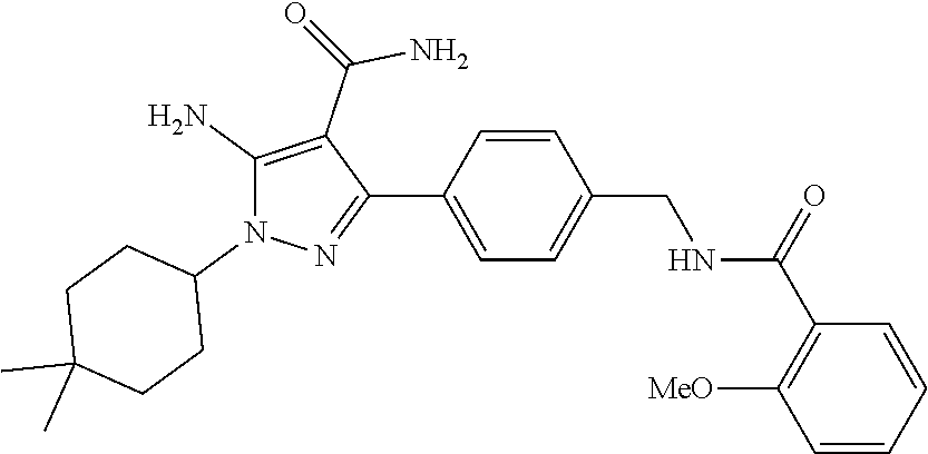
C1=CC(CNC(C2=C([MeO])C=CC=C2)=O)=CC=C1C1=NN(C2CCC(C)(C)CC2)C(N)=C1C(=O)N
